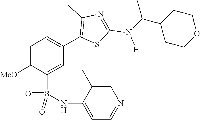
C1=C([MeO])C(S(NC2=CC=NC=C2C)(=O)=O)=CC(C2=C(C)N=C(N([H])C(C3CCOCC3)C)S2)=C1
